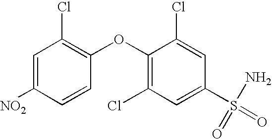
O(C1=C(Cl)C=C(S(=O)(=O)N)C=C1Cl)C1=C(Cl)C=C([NO2])C=C1
